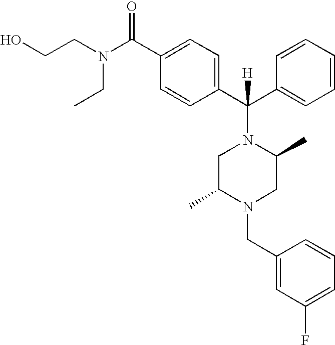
OCCN(CC)C(C1=CC=C(C(C2=CC=CC=C2)([H])N2CC(C)N(CC3=CC(F)=CC=C3)CC2C)C=C1)=O
